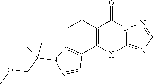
C1(C(C)C)=C(C2=CN(C(C)(COC)C)N=C2)NC2=NC=NN2C1=O
